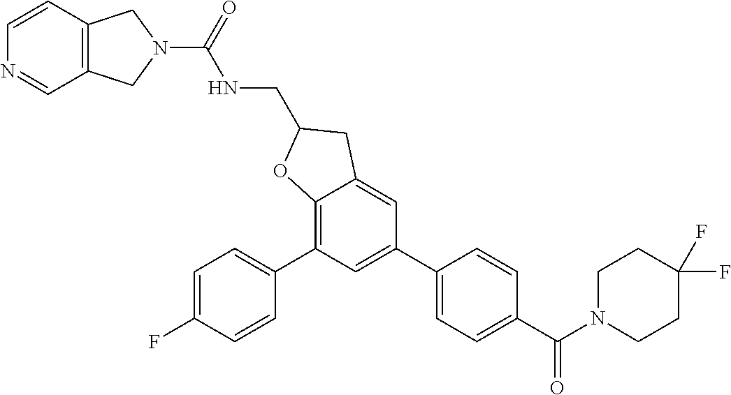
C12=C(C=CN=C1)CN(C(=O)NCC1CC3=CC(C4=CC=C(C(N5CCC(F)(F)CC5)=O)C=C4)=CC(C4=CC=C(F)C=C4)=C3O1)C2
